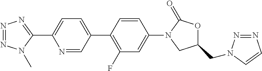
N1=NN=C(C2=CC=C(C3=C(F)C=C(N4CC(CN5N=NC=C5)OC4=O)C=C3)C=N2)N1C
